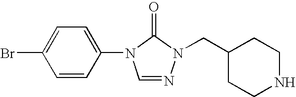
C1=C(N2C=NN(CC3CCNCC3)C2=O)C=CC(Br)=C1
